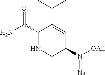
C1(C(N)=O)NCC(N([OAll])[Ns])C=C1C(C)C
